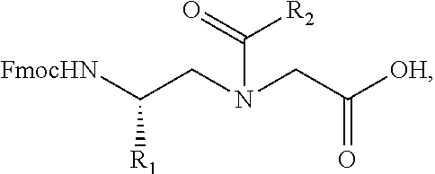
C(CN(CC([OH])=O)C(=O)[R2])([FmocHN])[R1]
